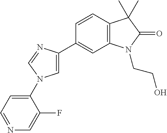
C1=C(C2=CC3=C(C=C2)C(C)(C)C(=O)N3CCO)N=CN1C1=CC=NC=C1F
